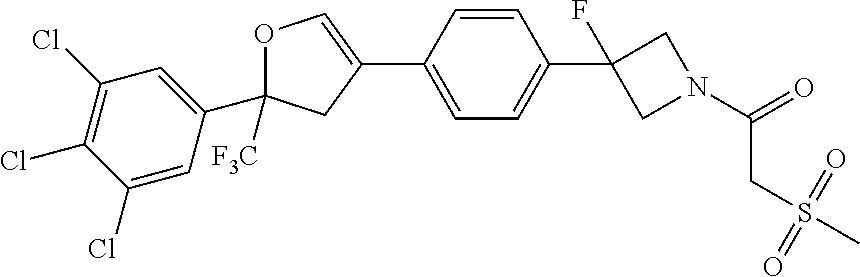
C1(Cl)=CC(C2([F3C])OC=C(C3=CC=C(C4(F)CN(C(=O)CS(C)(=O)=O)C4)C=C3)C2)=CC(Cl)=C1Cl
